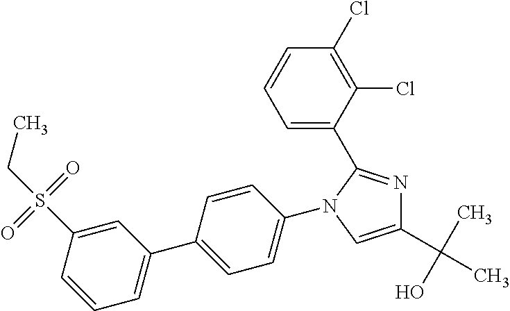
C1(C(C)(O)C)=CN(C2=CC=C(C3=CC=CC(S(=O)(=O)CC)=C3)C=C2)C(C2=CC=CC(Cl)=C2Cl)=N1
